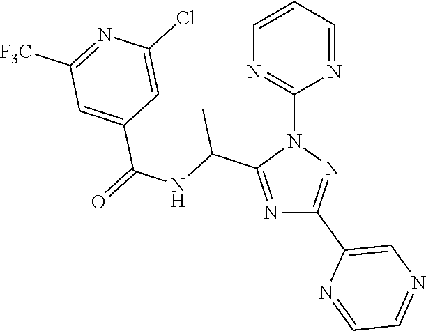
N1=C(C(NC(=O)C2=CC([F3C])=NC(Cl)=C2)C)N(C2=NC=CC=N2)N=C1C1=CN=CC=N1
